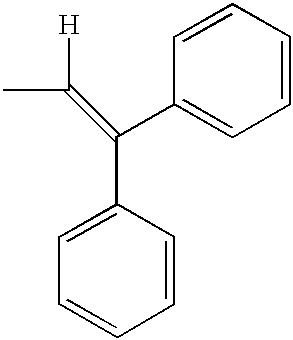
CC([H])=C(C1=CC=CC=C1)C1=CC=CC=C1
